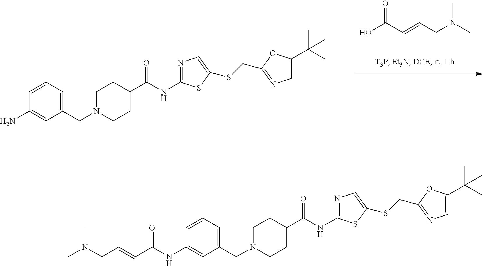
OC(C=CCN(C)C)=O.C1=CC=C(CN2CCC(C(NC3=NC=C(SCC4=NC=C(C(C)(C)C)O4)S3)=O)CC2)C=C1N.C1=CC=C(CN2CCC(C(NC3=NC=C(SCC4=NC=C(C(C)(C)C)O4)S3)=O)CC2)C=C1NC(C=CCN(C)C)=O
